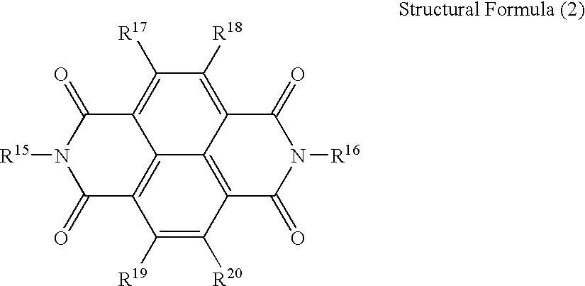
C1(=O)C2=C3C(=C([R17])C([R18])=C4C3=C(C([R20])=C2[R19])C(=O)N([R16])C4=O)C(=O)N1[R15]
